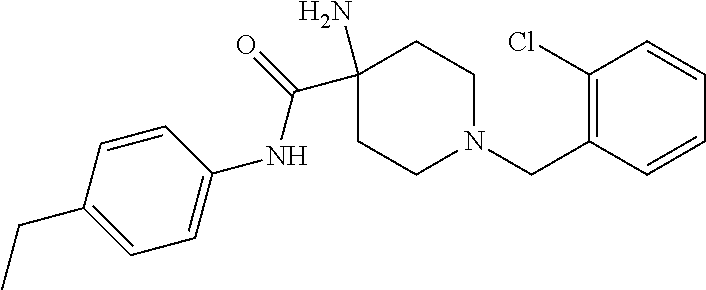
C1(N)(C(=O)NC2=CC=C(CC)C=C2)CCN(CC2=C(Cl)C=CC=C2)CC1
